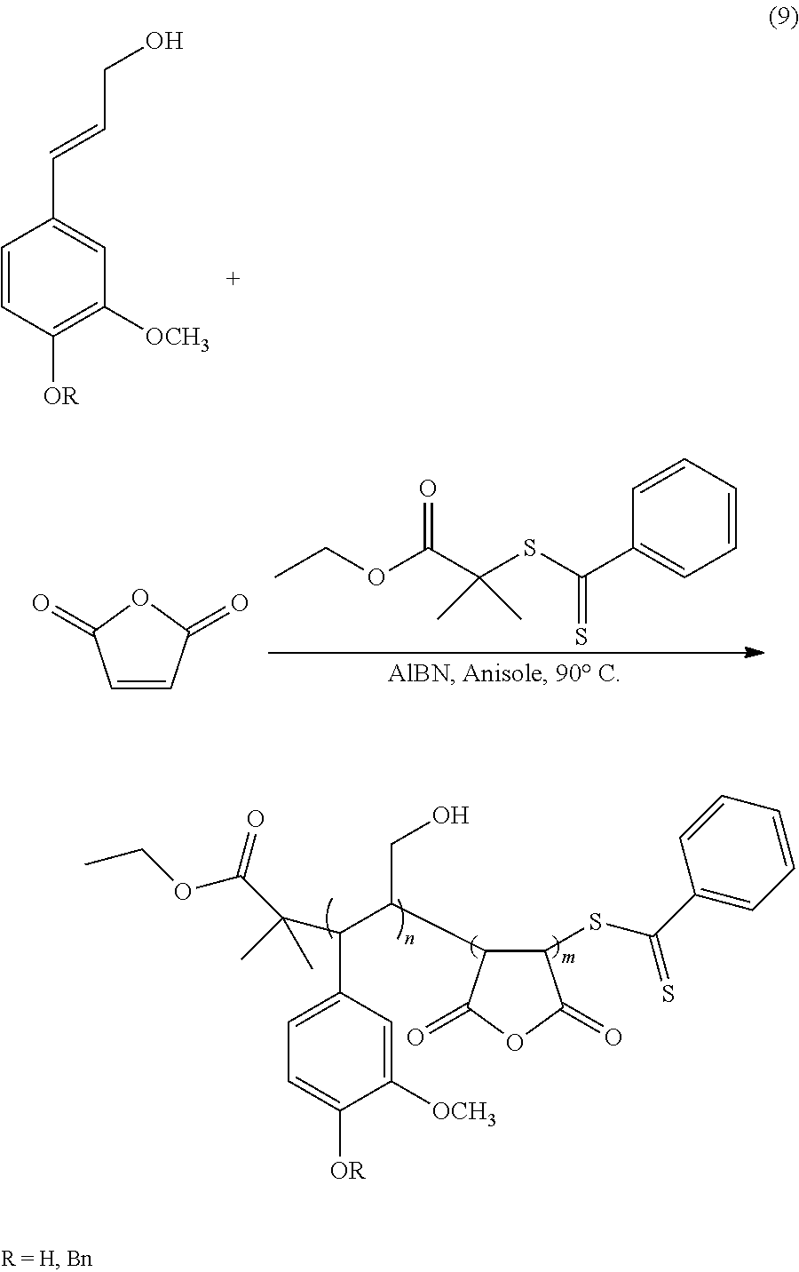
C1=C(C(C(C(=O)OCC)(C)C)C(C2C(SC(=S)C3=CC=CC=C3)C(=O)OC2=O)CO)C=C([OCH3])C([OR])=C1.C1=CC([OR])=C([OCH3])C=C1C=CCO.C1=CC(=O)OC1=O.C1=CC=CC(C(SC(C(OCC)=O)(C)C)=S)=C1
